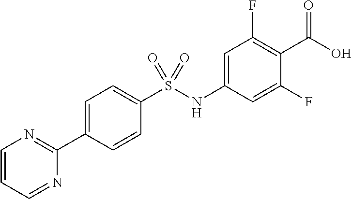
C1=C(C2=NC=CC=N2)C=CC(S(NC2=CC(F)=C(C(O)=O)C(F)=C2)(=O)=O)=C1
